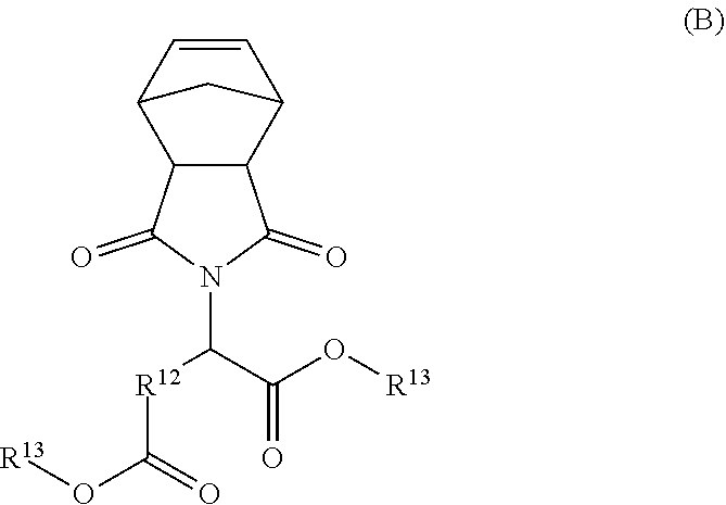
C1=CC2C3C(C1C2)C(=O)N(C(C(O[R13])=O)[R12]C(O[R13])=O)C3=O
